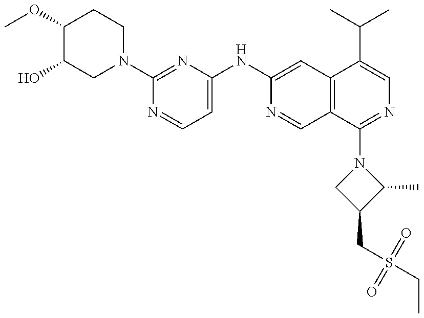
C1(OC)C(O)CN(C2=NC(NC3=CC4=C(C=N3)C(N3CC(CS(CC)(=O)=O)C3C)=NC=C4C(C)C)=CC=N2)CC1
